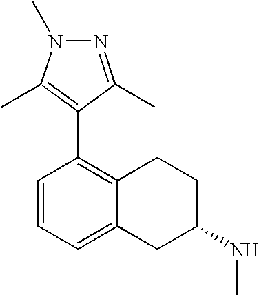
C1=CC=C2C(=C1C1=C(C)N(C)N=C1C)CCC(NC)C2
